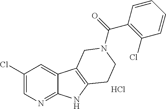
C1(Cl)=CN=C2C(=C1)C1=C(N2)CCN(C(C2=C(Cl)C=CC=C2)=O)C1.Cl
